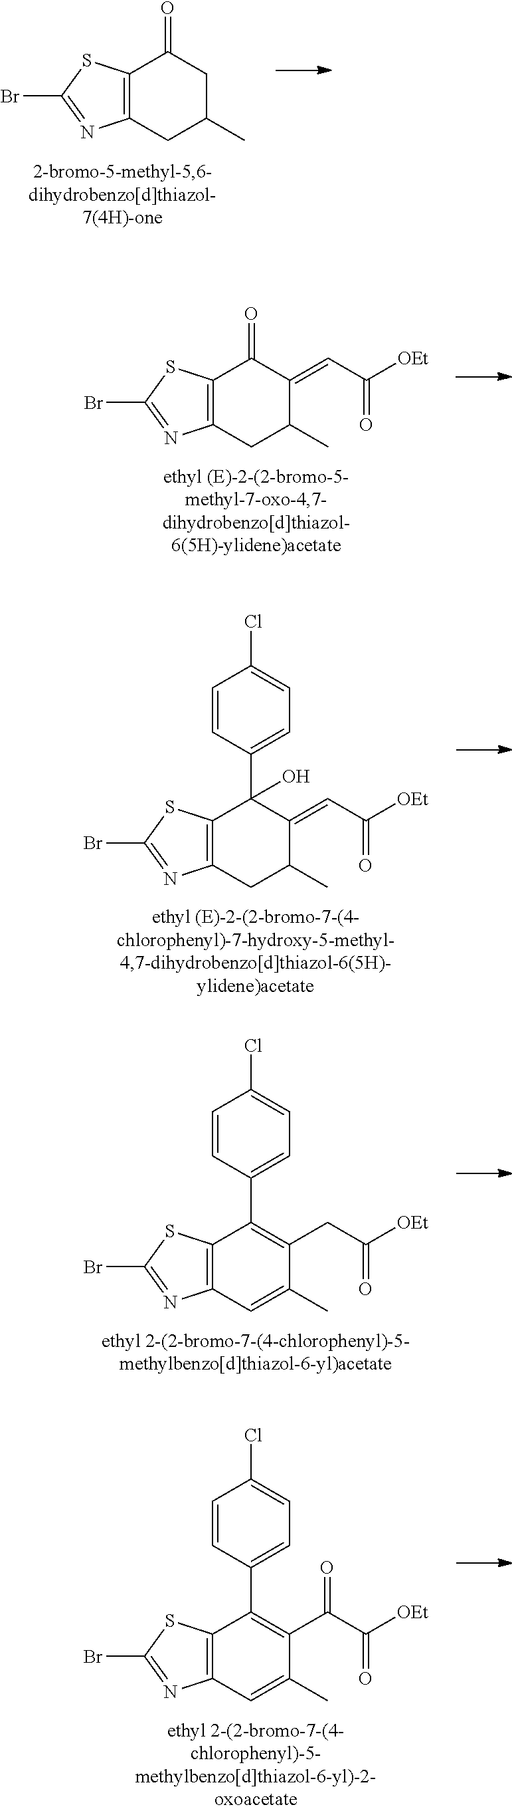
C12=C(CC(C)CC1=O)N=C(Br)S2.C12=C(CC(C)C(=CC([OEt])=O)C1=O)N=C(Br)S2.C12=C(CC(C)C(=CC([OEt])=O)C1(C1=CC=C(Cl)C=C1)O)N=C(Br)S2.C12=C(C=C(C)C(CC([OEt])=O)=C1C1=CC=C(Cl)C=C1)N=C(Br)S2.C12=C(C=C(C)C(C(C([OEt])=O)=O)=C1C1=CC=C(Cl)C=C1)N=C(Br)S2
